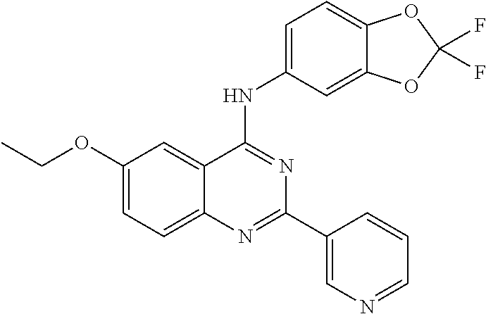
C1(OCC)=CC=C2C(=C1)C(NC1=CC=C3C(=C1)OC(F)(F)O3)=NC(C1=CN=CC=C1)=N2
